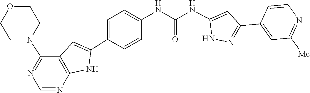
C1=C(C2=NNC(NC(NC3=CC=C(C4=CC5=C(N4)N=CN=C5N4CCOCC4)C=C3)=O)=C2)C=CN=C1[Me]
